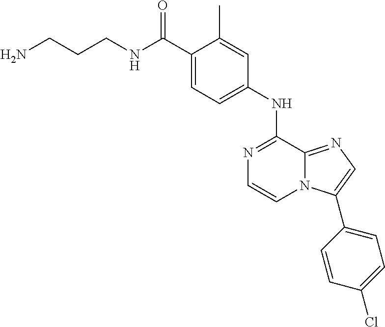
C1(C(NCCCN)=O)=CC=C(NC2=NC=CN3C2=NC=C3C2=CC=C(Cl)C=C2)C=C1C
